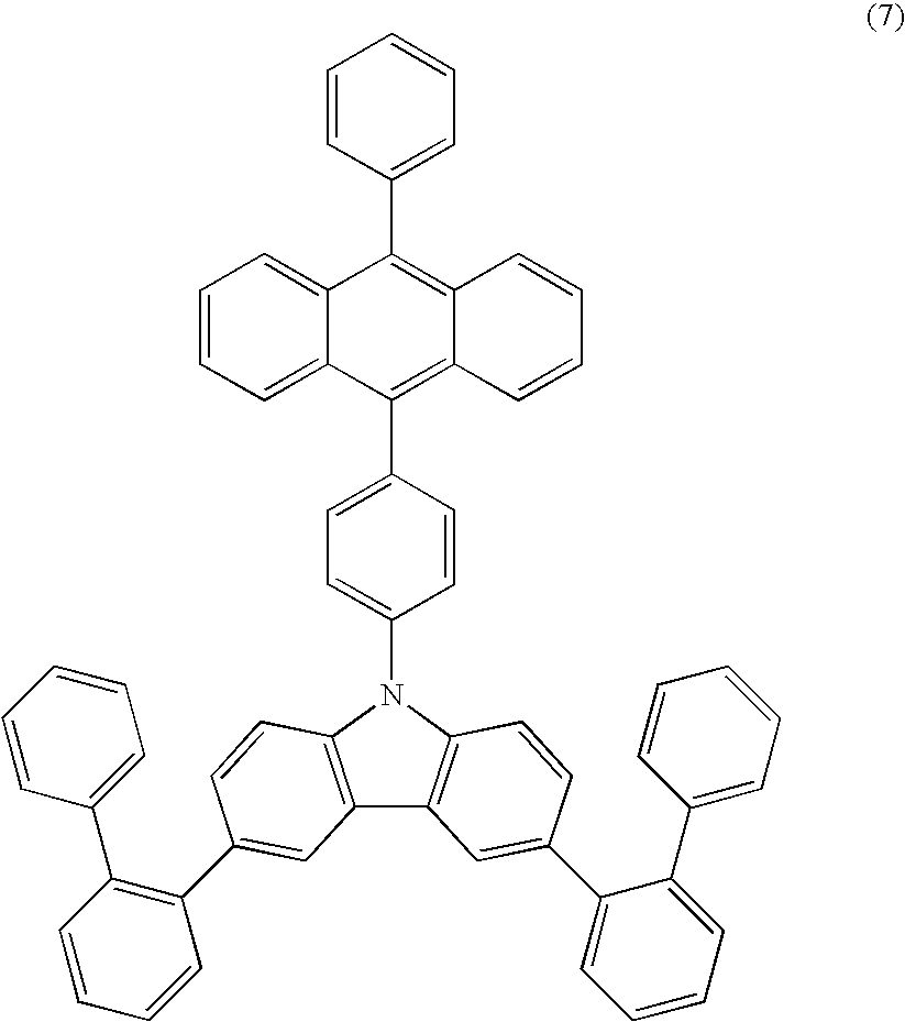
C1=CC(C2=C3C(=C(C4=CC=C(N5C6=C(C7=C5C=CC(C5=CC=CC=C5C5=CC=CC=C5)=C7)C=C(C5=C(C7=CC=CC=C7)C=CC=C5)C=C6)C=C4)C4=CC=CC=C24)C=CC=C3)=CC=C1
